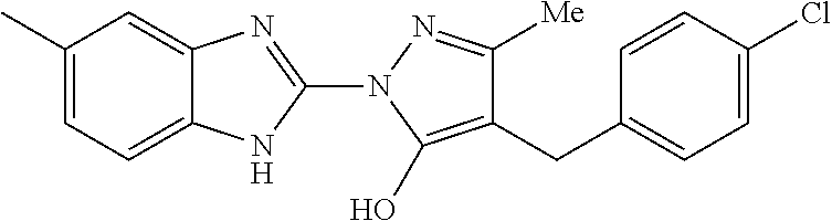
C1(C)=CC=C2C(=C1)N=C(N1C(O)=C(CC3=CC=C(Cl)C=C3)C([Me])=N1)N2
